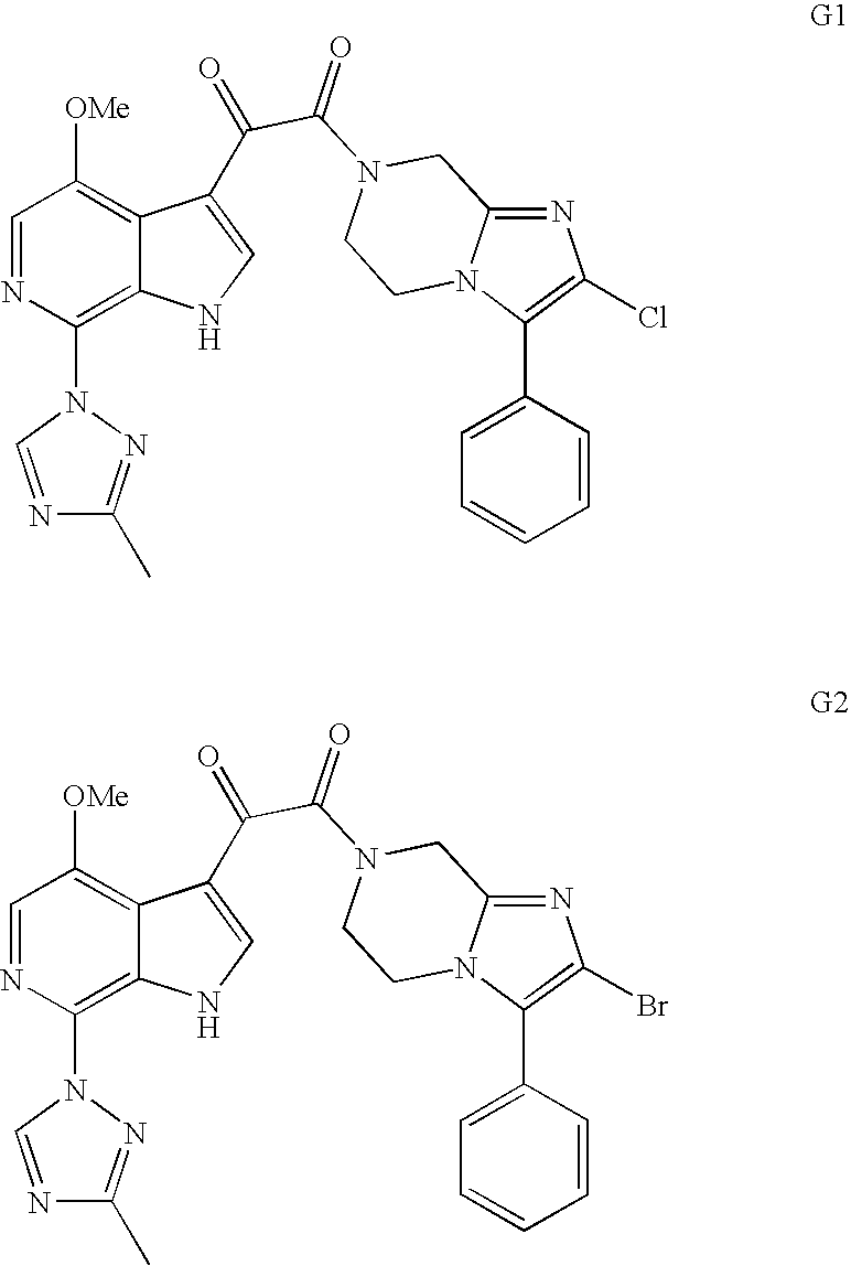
C1=NC(N2C=NC(C)=N2)=C2C(=C1[OMe])C(C(=O)C(N1CC3=NC(Cl)=C(C4=CC=CC=C4)N3CC1)=O)=CN2.C1=NC(N2C=NC(C)=N2)=C2C(=C1[OMe])C(C(=O)C(N1CC3=NC(Br)=C(C4=CC=CC=C4)N3CC1)=O)=CN2
